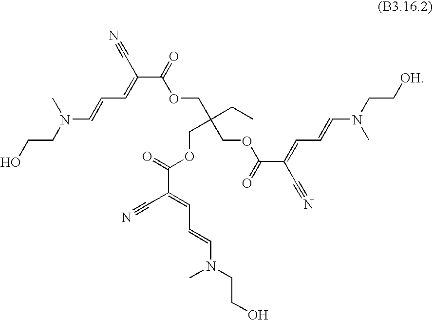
OCCN(C=CC=C(C(=O)OCC(COC(=O)C(C#N)=CC=CN(CC[OH])C)(COC(=O)C(C#N)=CC=CN(CCO)C)CC)C#N)C
